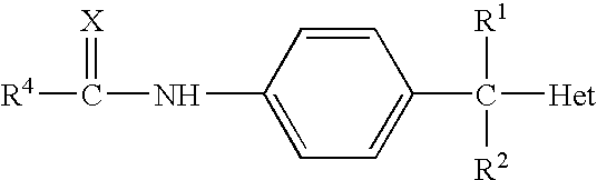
C1(NC(=[X])[R4])=CC=C(C([R1])([R2])[Het])C=C1
